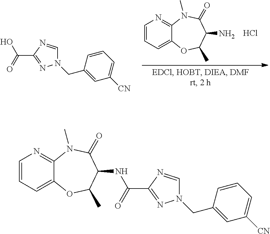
Cl.C1=CC=C2C(=N1)N(C)C(=O)C(N)C(C)O2.N1(CC2=CC([CN])=CC=C2)C=NC(C(=O)O)=N1.C1=CC=C2C(=N1)N(C)C(=O)C(NC(=O)C1=NN(CC3=CC([CN])=CC=C3)C=N1)C(C)O2
